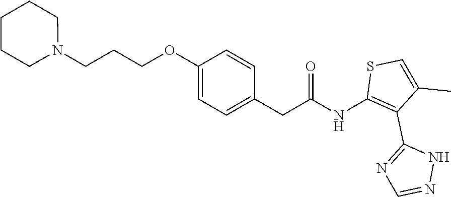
C(C(=O)NC1=C(C2=NC=NN2)C(C)=CS1)C1=CC=C(OCCCN2CCCCC2)C=C1
